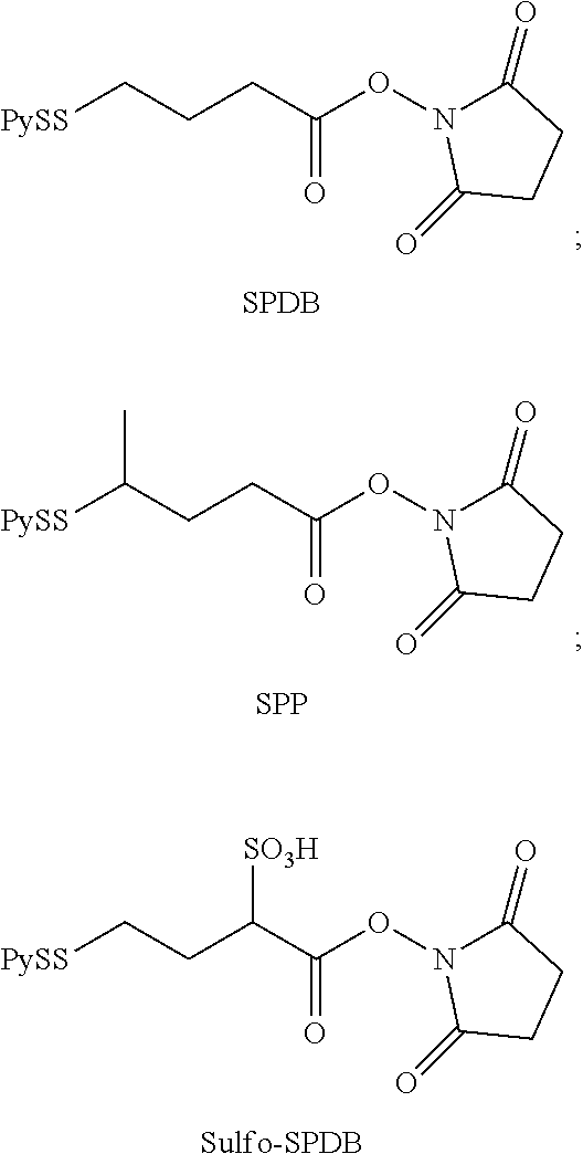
[PySS]CCCC(ON1C(=O)CCC1=O)=O.[SPDB].[SPP].[PySS]C(CCC(ON1C(=O)CCC1=O)=O)C.[PySS]CCC(C(ON1C(=O)CCC1=O)=O)[SO3H].[Sulfo-SPDB]
